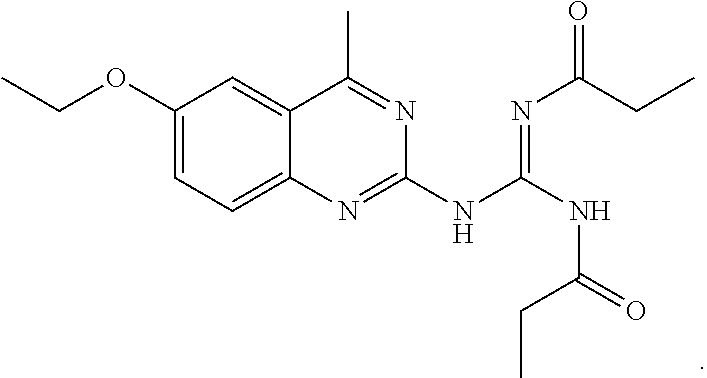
C1(OCC)=CC=C2C(=C1)C(C)=NC(NC(NC(=O)CC)=NC(=O)CC)=N2
